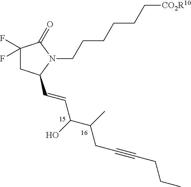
C1(F)(F)CC(C=CC(C(C)CC#CCCC)O)N(CCCCCC[CO2R10])C1=O
